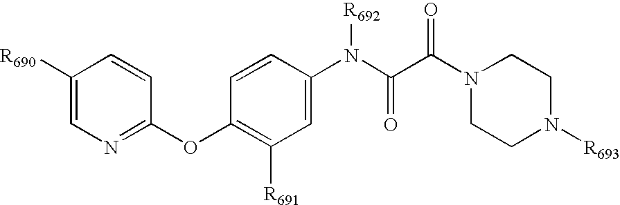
[R690]C1=CN=C(OC2=C([R691])C=C(N(C(C(N3CCN([R693])CC3)=O)=O)[R692])C=C2)C=C1
